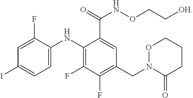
C1=C(NC2=C(F)C(F)=C(CN3OCCCC3=O)C=C2C(NOCC[OH])=O)C(F)=CC(I)=C1
